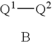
[Q1][Q2].B
